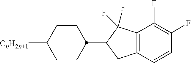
C1CC(C2CC3=C(C2(F)F)C(F)=C(F)C=C3)CCC1[CnH2n+1]
